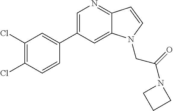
C1(Cl)=C(Cl)C=CC(C2=CN=C3C(=C2)N(CC(=O)N2CCC2)C=C3)=C1
